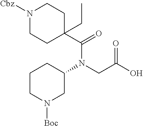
C1CN([Boc])CC(N(CC(O)=O)C(=O)C2(CC)CCN([Cbz])CC2)C1
